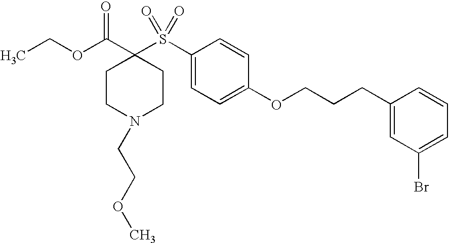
C1CN(CCOC)CCC1(C(OCC)=O)S(=O)(=O)C1=CC=C(OCCCC2=CC(Br)=CC=C2)C=C1
